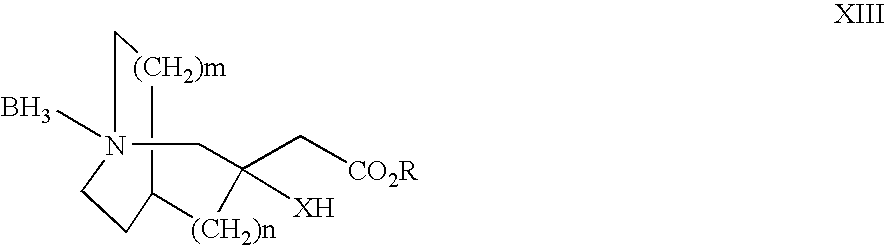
C1[(CH2)m]C2[(CH2)n]C([XH])(C[CO2R])CN1(B)CC2
